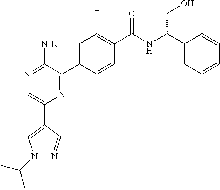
N1=C(N)C(C2=CC(F)=C(C(NC(C3=CC=CC=C3)CO)=O)C=C2)=NC(C2=CN(C(C)C)N=C2)=C1
